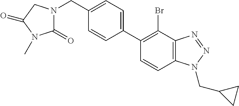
C1(C2=C(Br)C3=C(C=C2)N(CC2CC2)N=N3)=CC=C(CN2C(=O)N(C)C(=O)C2)C=C1
